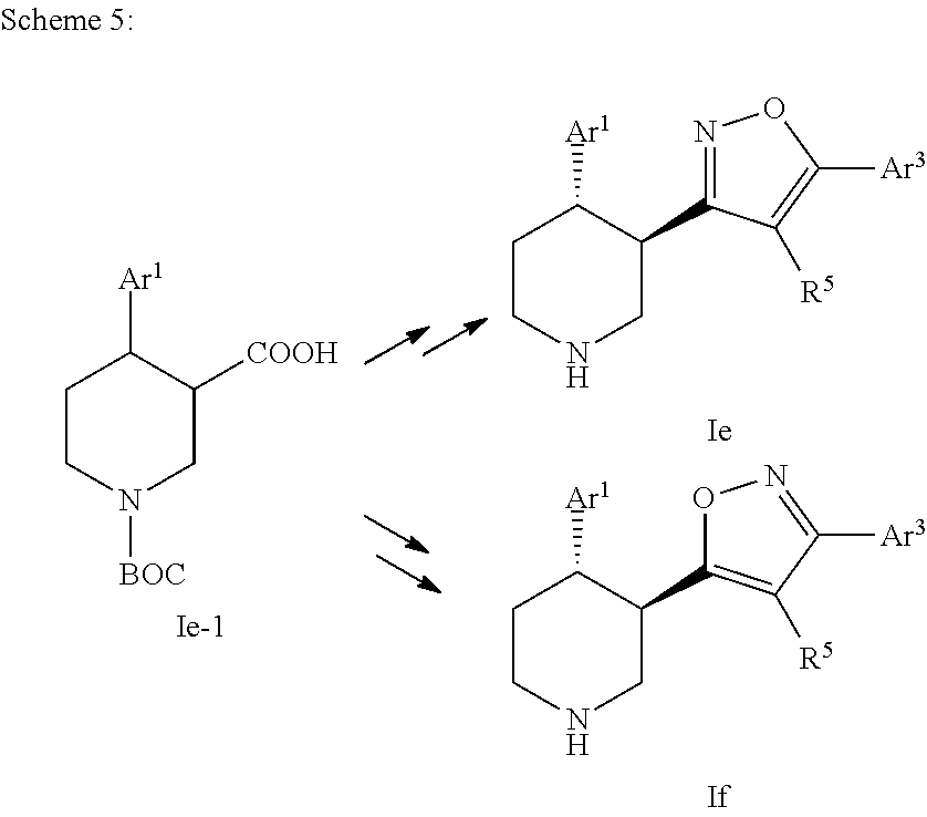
C1CN([BOC])CC([COOH])C1[Ar1].C1CNCC(C2=NOC([Ar3])=C2[R5])C1[Ar1].C1CNCC(C2=C([R5])C([Ar3])=NO2)C1[Ar1]
